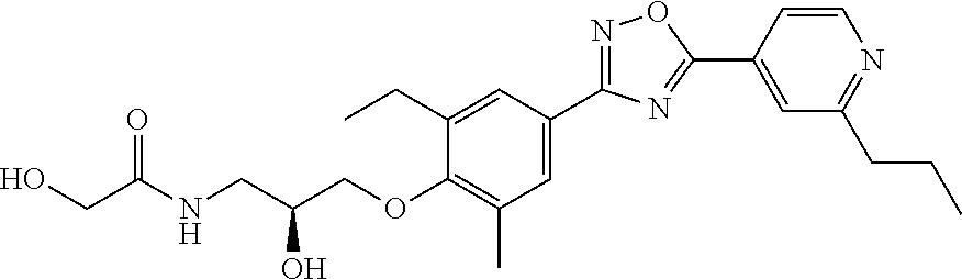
N1=C(C2=CC(C)=C(OCC(CNC(CO)=O)O)C(CC)=C2)N=C(C2=CC(CCC)=NC=C2)O1
